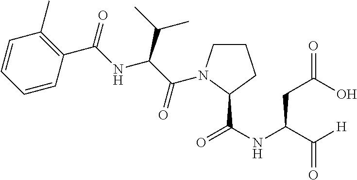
C1=CC=CC(C(=O)NC(C(C)C)C(=O)N2CCCC2C(NC(C([H])=O)CC(=O)O)=O)=C1C
